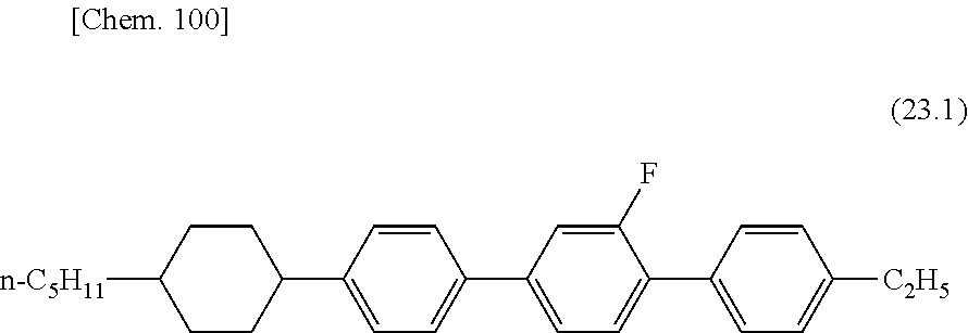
C1=CC(C2CCC([n-C5H11])CC2)=CC=C1C1=CC=C(C2=CC=C([C2H5])C=C2)C(F)=C1
